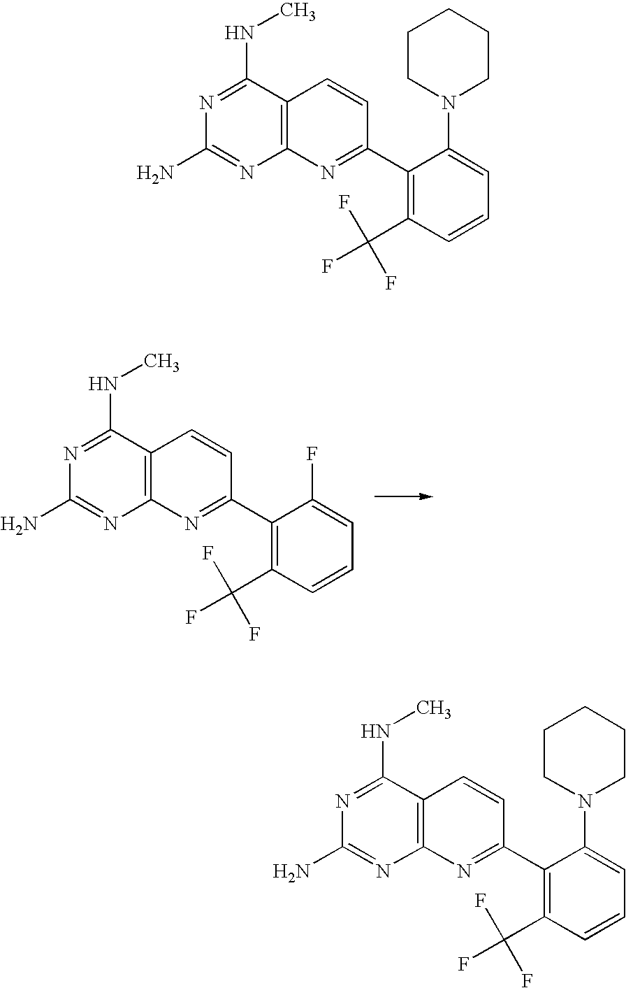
C12=C(C(NC)=NC(N)=N1)C=CC(C1=C(C(F)(F)F)C=CC=C1F)=N2.C12=C(C(NC)=NC(N)=N1)C=CC(C1=C(C(F)(F)F)C=CC=C1N1CCCCC1)=N2.C12=C(C(NC)=NC(N)=N1)C=CC(C1=C(C(F)(F)F)C=CC=C1N1CCCCC1)=N2
